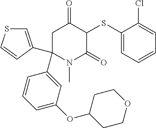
C1C(C2=CC(OC3CCOCC3)=CC=C2)(C2=CSC=C2)N(C)C(=O)C(SC2=CC=CC=C2Cl)C1=O
